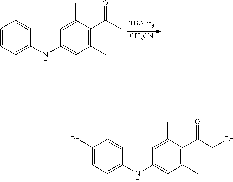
[CH3CN].C1(C)=C(C(C)=O)C(C)=CC(NC2=CC=CC=C2)=C1.C1(C)=C(C(CBr)=O)C(C)=CC(NC2=CC=C(Br)C=C2)=C1
